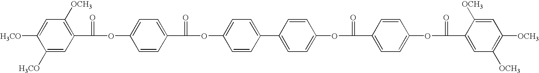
C1([H3CO])=CC(C(=O)OC2=CC=C(C(OC3=CC=C(C4=CC=C(OC(C5=CC=C(OC(=O)C6=CC([OCH3])=C([OCH3])C=C6[OCH3])C=C5)=O)C=C4)C=C3)=O)C=C2)=C([OCH3])C=C1[H3CO]
